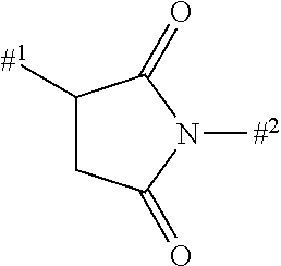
[#1]C1CC(=O)N([#2])C1=O
